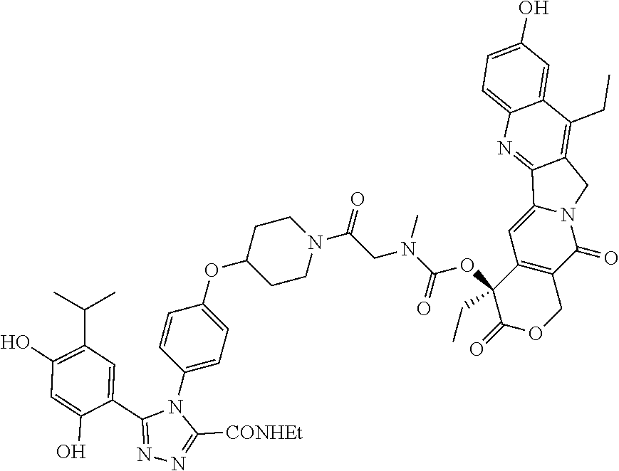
C1(OC2=CC=C(N3C(C4=CC(C(C)C)=C(O)C=C4O)=NN=C3[CONHEt])C=C2)CCN(C(CN(C(OC2(CC)C(=O)OCC3=C2C=C2N(C3=O)CC3=C(CC)C4=CC(O)=CC=C4N=C23)=O)C)=O)CC1
